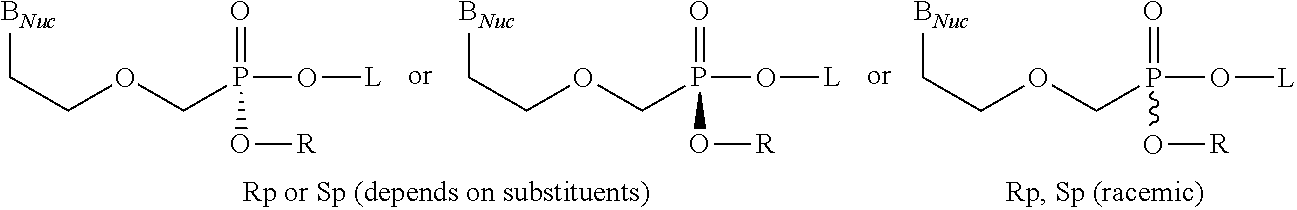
C(COCP(O[L])(=O)O[R])[BNuc].C(COCP(O[L])(=O)O[R])[BNuc].C(COCP(O[L])(=O)O[R])[BNuc]
